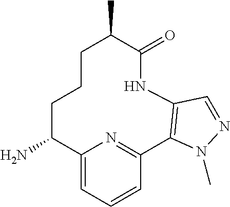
NC1C2=CC=CC(=N2)C2=C(NC(=O)C(C)CCC1)C=NN2C
